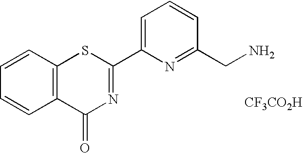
C1=C(C2=NC(=O)C3=C(S2)C=CC=C3)N=C(CN)C=C1.[CF3CO2H]
